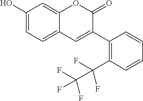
C1(O)=CC=C2C(=C1)OC(=O)C(C1=C(C(C(F)(F)F)(F)F)C=CC=C1)=C2
